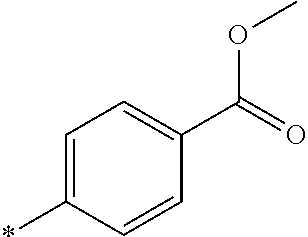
*C1=CC=C(C(=O)OC)C=C1
